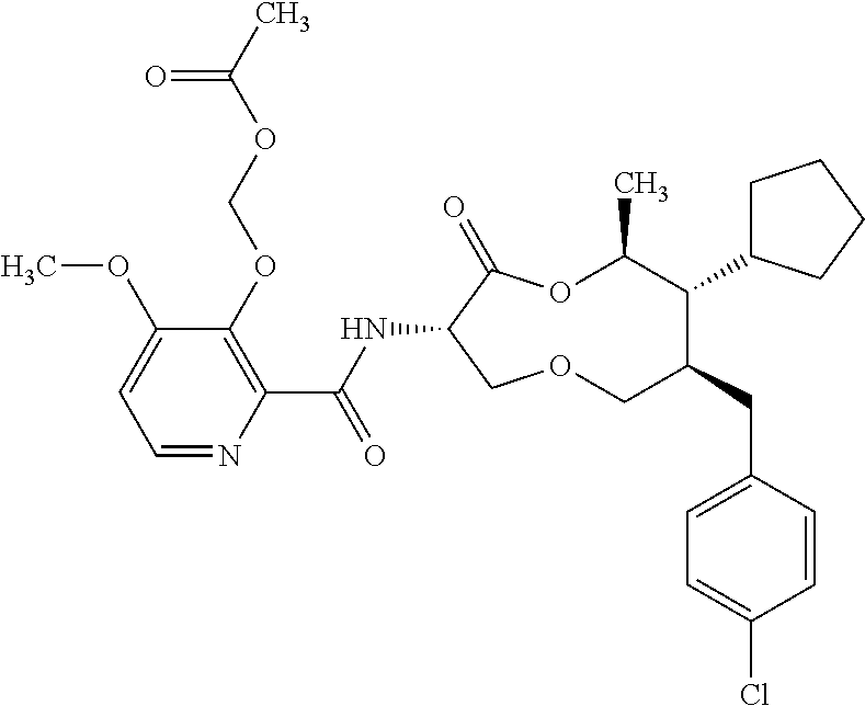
C1(OCOC(C)=O)=C(C(NC2C(=O)OC(C)C(C3CCCC3)C(CC3=CC=C(Cl)C=C3)COC2)=O)N=CC=C1OC
